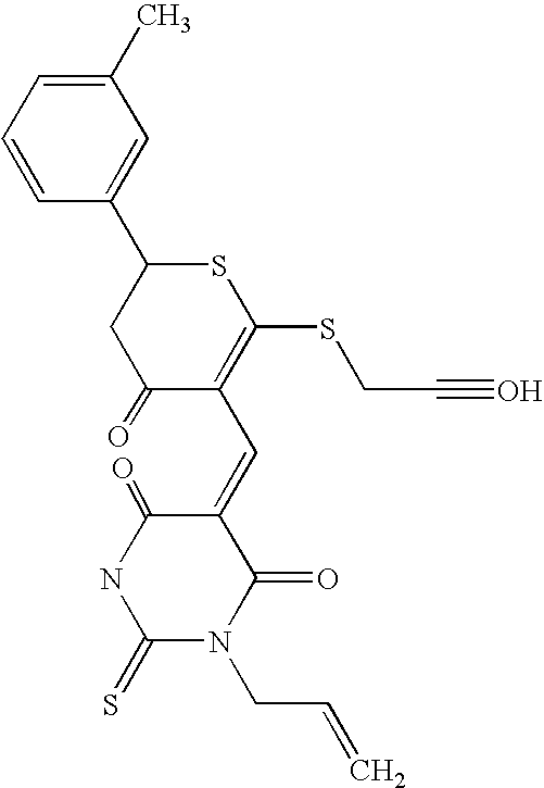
C1(C)=CC=CC(C2CC(=O)C(C=C3C(=O)NC(=S)N(CC=C)C3=O)=C(SCC#O)S2)=C1
